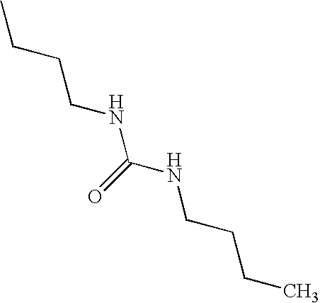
CCCCNC(NCCCC)=O
